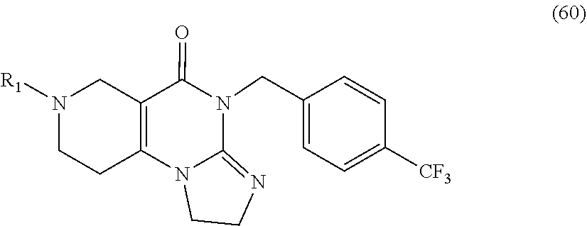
C1CN([R1])CC2=C1N1C(=NCC1)N(CC1=CC=C([CF3])C=C1)C2=O
